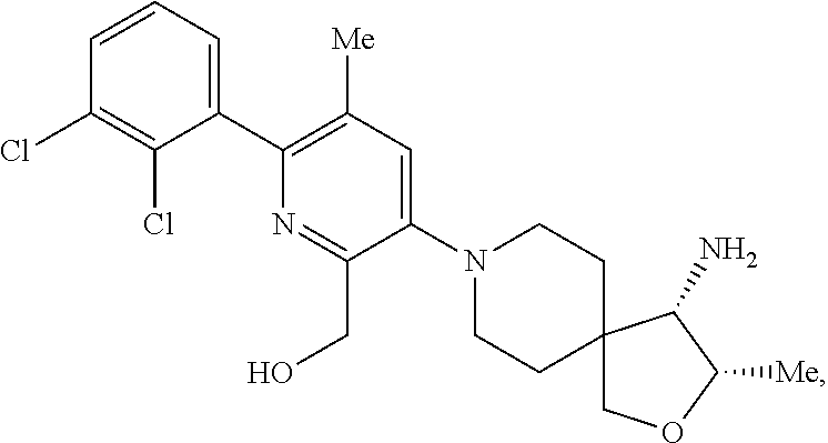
C1=CC=C(C2=C([Me])C=C(N3CCC4(CC3)COC([Me])C4N)C(CO)=N2)C(Cl)=C1Cl
